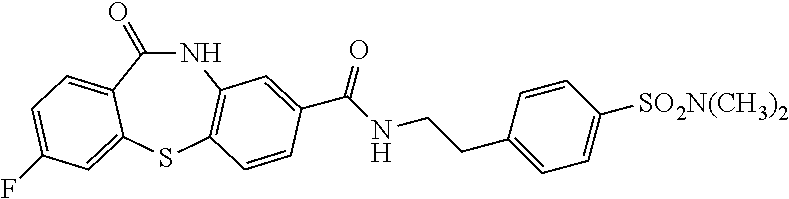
C1(=O)NC2=C(SC3=CC(F)=CC=C13)C=CC(C(NCCC1=CC=C([SO2N(CH3)2])C=C1)=O)=C2
